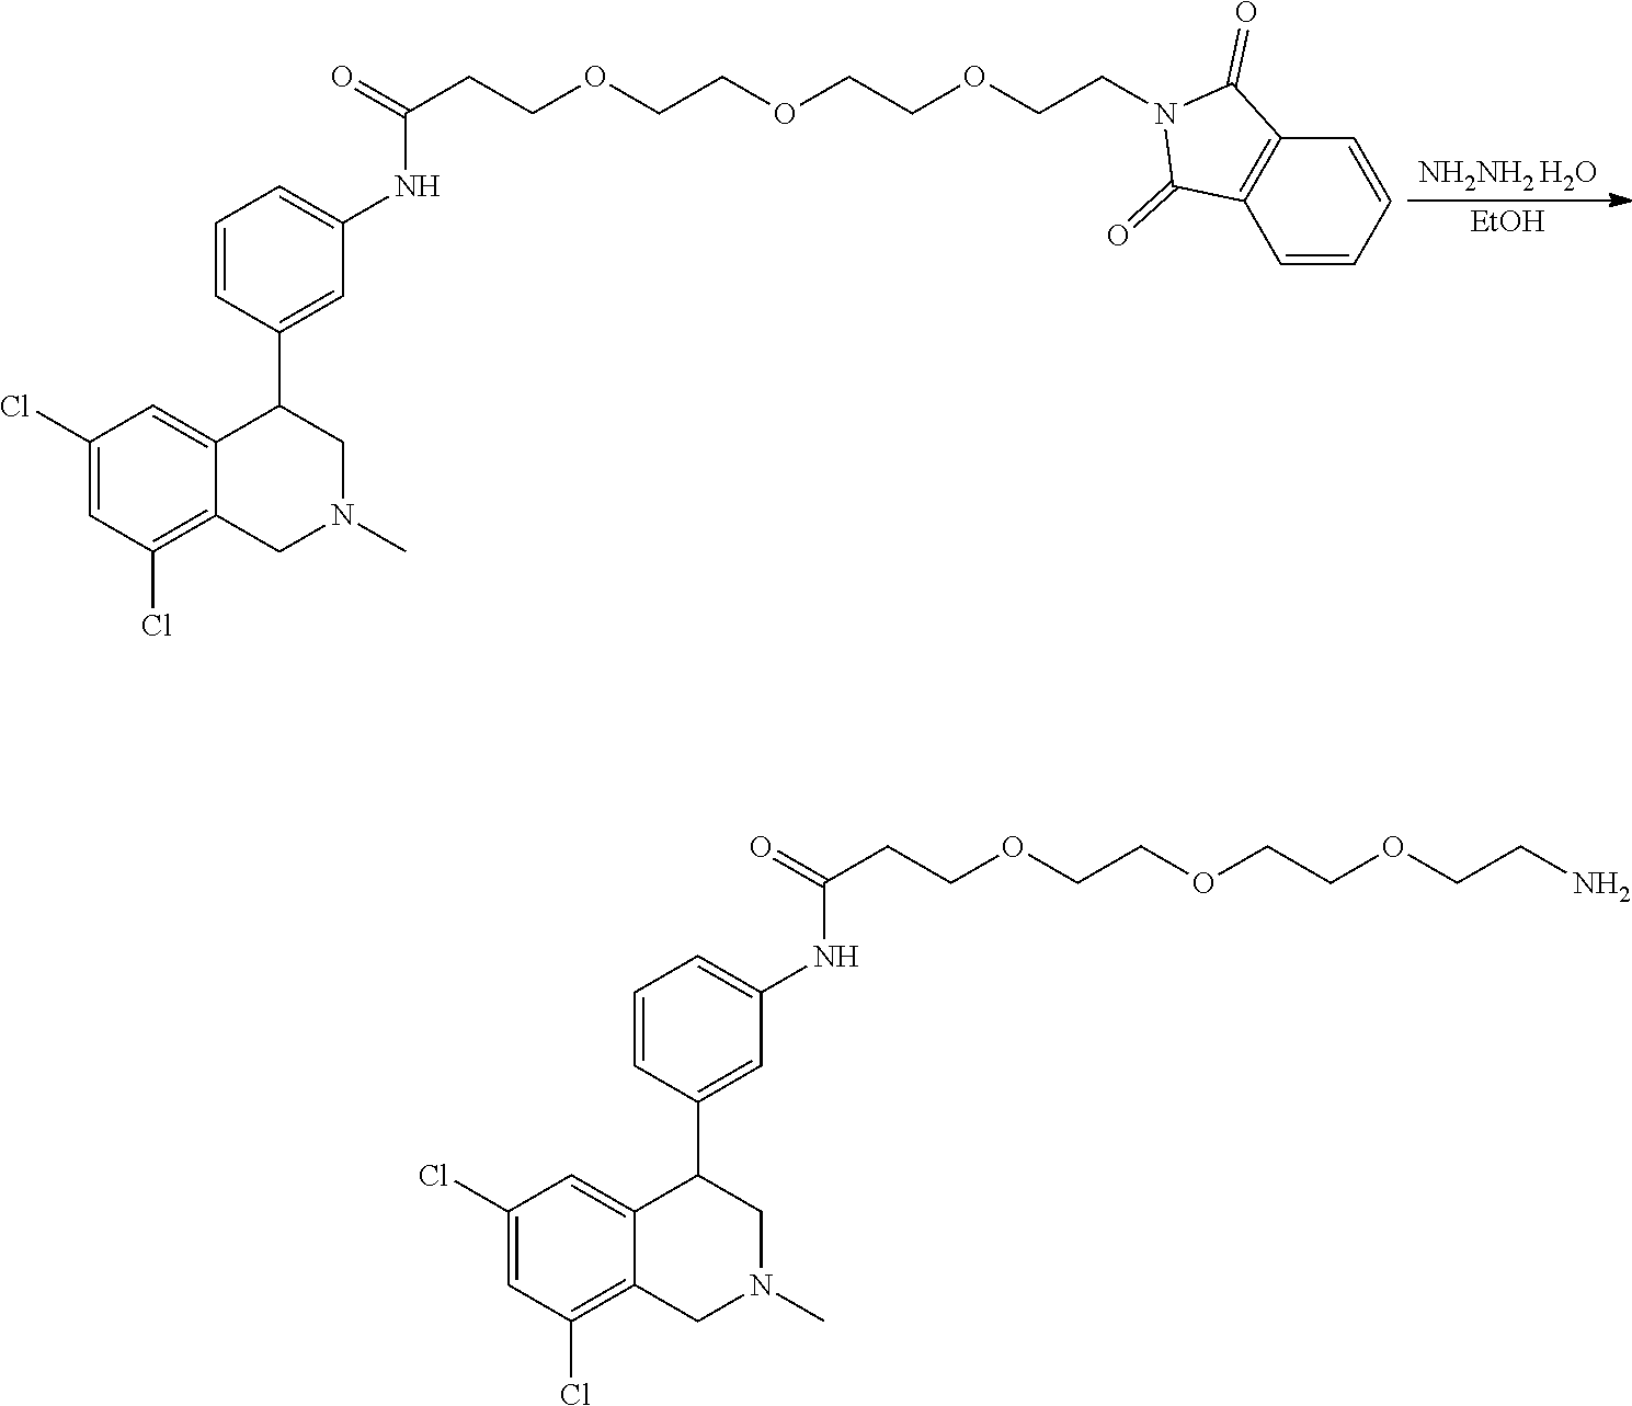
C1=CC(C2CN(C)CC3=C(Cl)C=C(Cl)C=C23)=CC(NC(=O)CCOCCOCCOCCN2C(=O)C3=C(C2=O)C=CC=C3)=C1.[NH2NH2 H2O].[EtOH].C1=CC(C2CN(C)CC3=C(Cl)C=C(Cl)C=C23)=CC(NC(=O)CCOCCOCCOCCN)=C1
